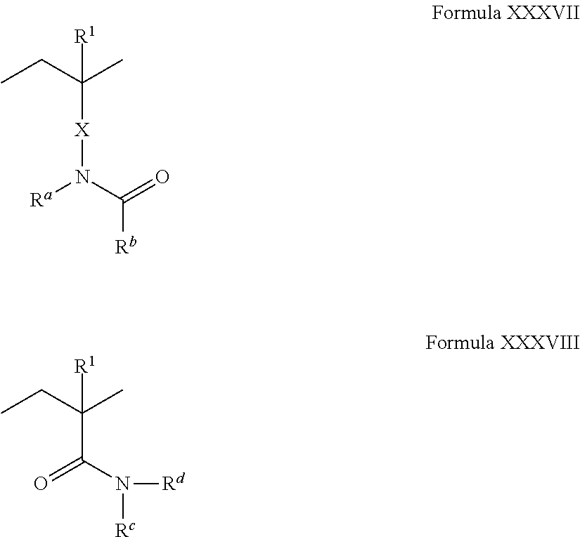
[R1]C(CC)(C)[X]N([Ra])C(=O)[Rb].[R1]C(CC)(C)C(=O)N([Rc])[Rd]
